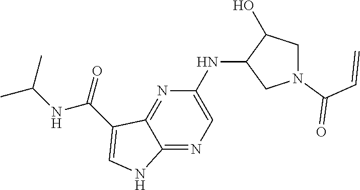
N(C1=CN=C2C(=N1)C(C(NC(C)C)=O)=CN2)C1CN(C(C=C)=O)CC1O
